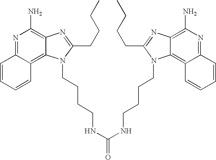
C1=CC=CC2=C3C(=C(N)N=C12)N=C(CCCC)N3CCCCNC(=O)NCCCCN1C2=C3C=CC=CC3=NC(N)=C2N=C1CCCC
